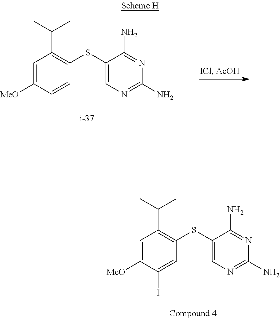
C1=C([MeO])C=CC(SC2=CN=C(N)N=C2N)=C1C(C)C.C1=C([MeO])C(I)=CC(SC2=CN=C(N)N=C2N)=C1C(C)C
